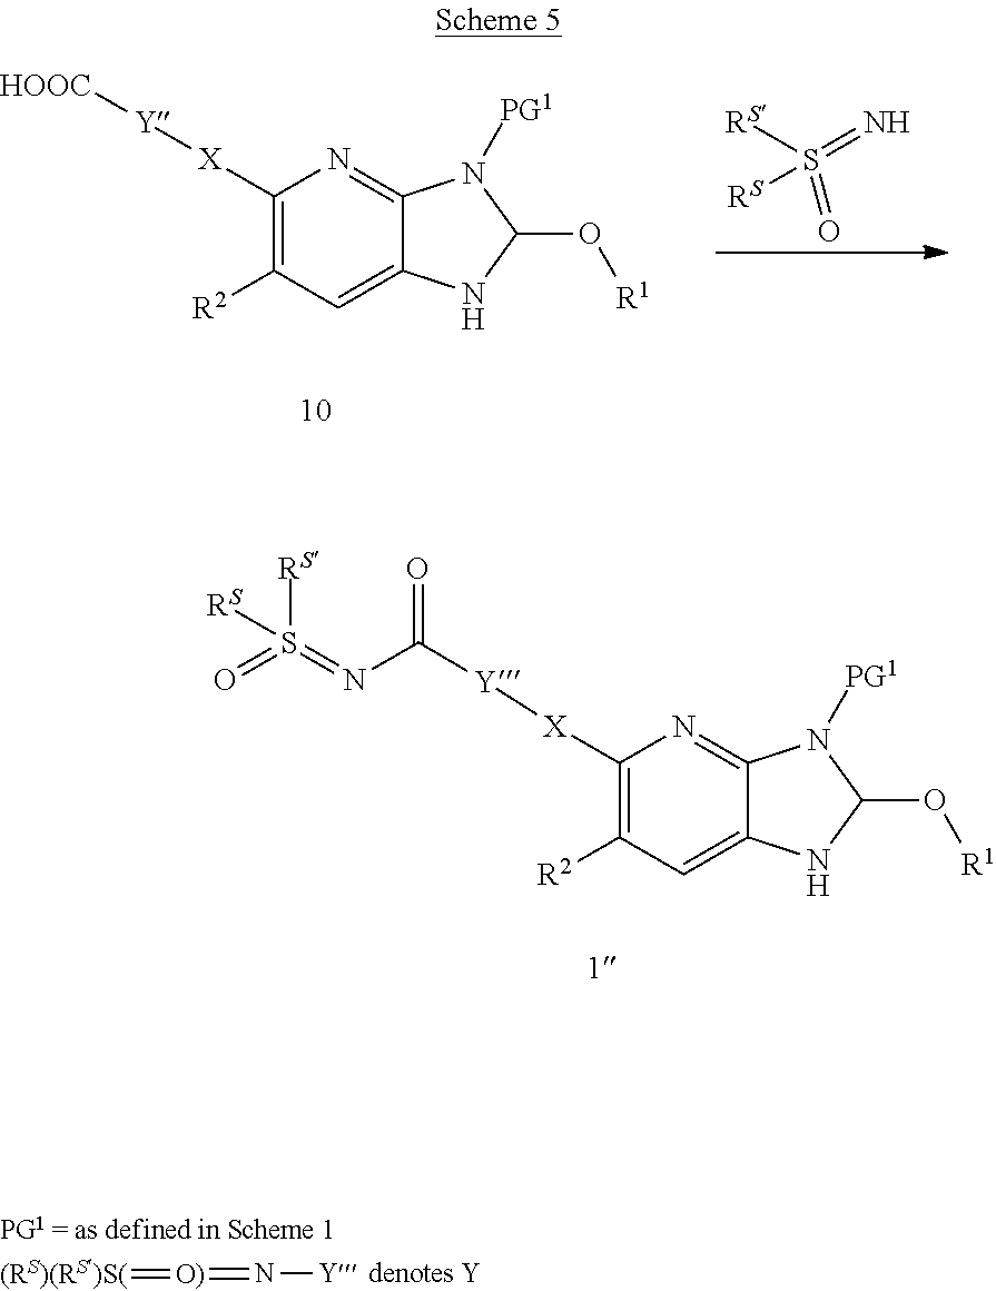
[RS]S(=N)(=O)[RS].C1([X][Y][HOOC])=C([R2])C=C2C(=N1)N([PG1])C(O[R1])N2.C1([X][Y]C(N=S([RS])([RS])=O)=O)=C([R2])C=C2C(=N1)N([PG1])C(O[R1])N2.[(RS)(RS)S(]=[O)]=N[Y]
